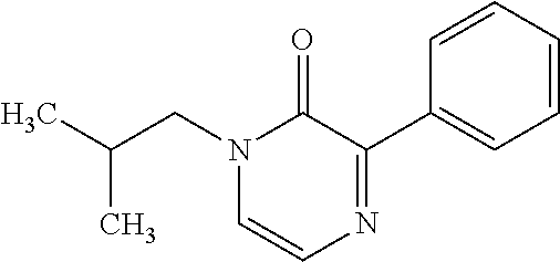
C(N1C=CN=C(C2=CC=CC=C2)C1=O)C(C)C
